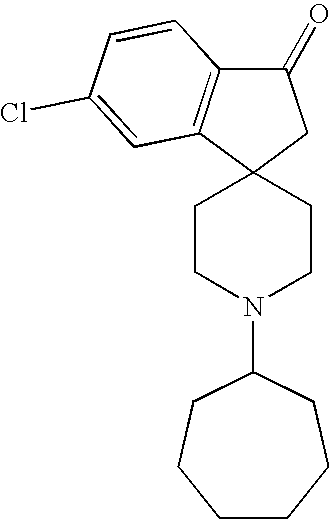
C1CN(C2CCCCCC2)CCC12CC(=O)C1=C2C=C(Cl)C=C1
